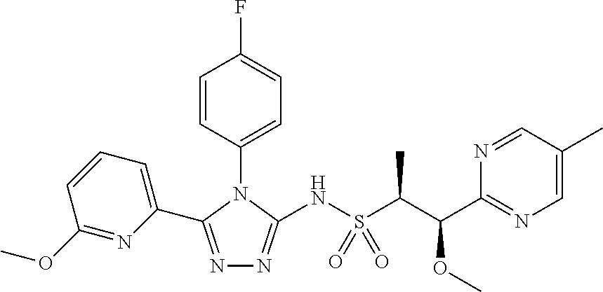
N1=C(C2=CC=CC(OC)=N2)N(C2=CC=C(F)C=C2)C(NS(C(C(C2=NC=C(C)C=N2)OC)C)(=O)=O)=N1
